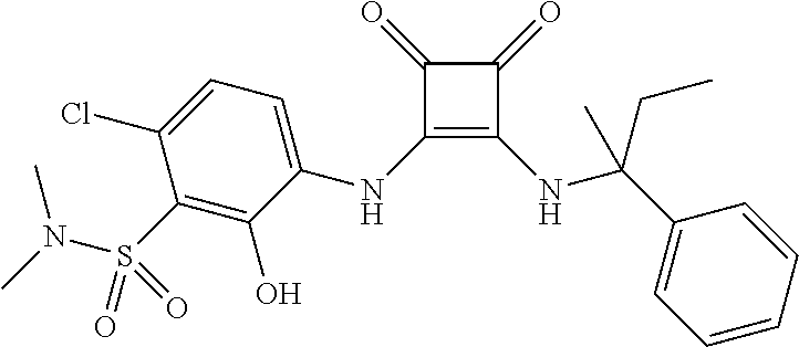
C1(=O)C(NC2=CC=C(Cl)C(S(N(C)C)(=O)=O)=C2O)=C(NC(C2=CC=CC=C2)(CC)C)C1=O
